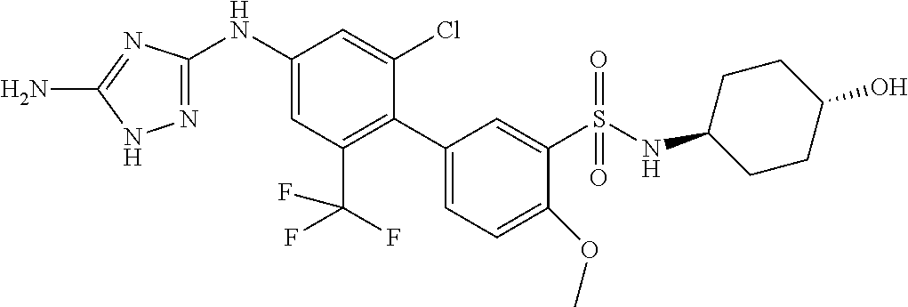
C1(NC2=CC(C(F)(F)F)=C(C3=CC=C(OC)C(S(NC4CCC(O)CC4)(=O)=O)=C3)C(Cl)=C2)=NNC(N)=N1
